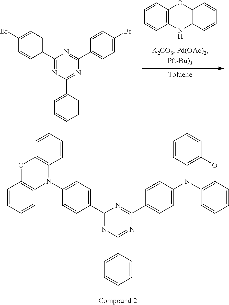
C1(N2C3=C(OC4=C2C=CC=C4)C=CC=C3)=CC=C(C2=NC(C3=CC=CC=C3)=NC(C3=CC=C(N4C5=C(OC6=C4C=CC=C6)C=CC=C5)C=C3)=N2)C=C1.C1=CC2=C(C=C1)NC1=C(O2)C=CC=C1.C1(Br)=CC=C(C2=NC(C3=CC=CC=C3)=NC(C3=CC=C(Br)C=C3)=N2)C=C1
